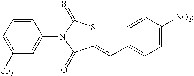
C1=CC=C([CF3])C=C1N1C(=S)SC(=CC2=CC=C([NO2])C=C2)C1=O
